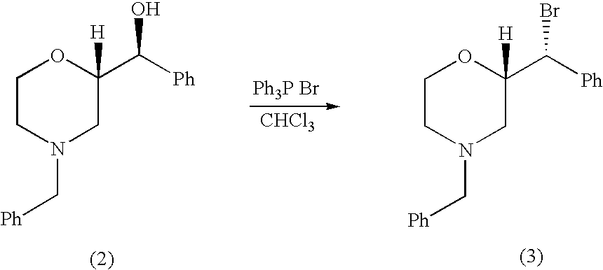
O1CCN(C[Ph])CC1(C([Ph])O)[H].[CHCl3].O1CCN(C[Ph])CC1(C([Ph])Br)[H]
